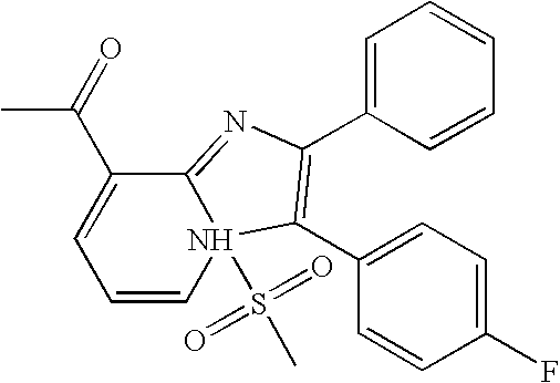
CC(=O)C1=CC=CN2(S(C)(=O)=O)C1=NC(C1=CC=CC=C1)=C2C1=CC=C(F)C=C1
